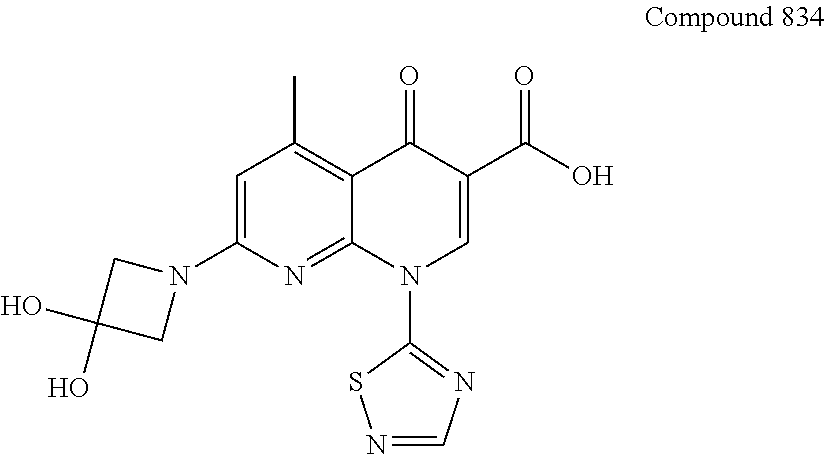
N1=CN=C(N2C=C(C(O)=O)C(=O)C3=C(C)C=C(N4CC(O)(O)C4)N=C23)S1
